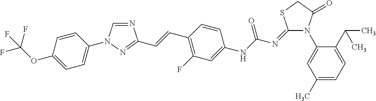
N1=CN(C2=CC=C(OC(F)(F)F)C=C2)N=C1C=CC1=C(F)C=C(NC(N=C2N(C3=CC(C)=CC=C3C(C)C)C(=O)CS2)=O)C=C1
